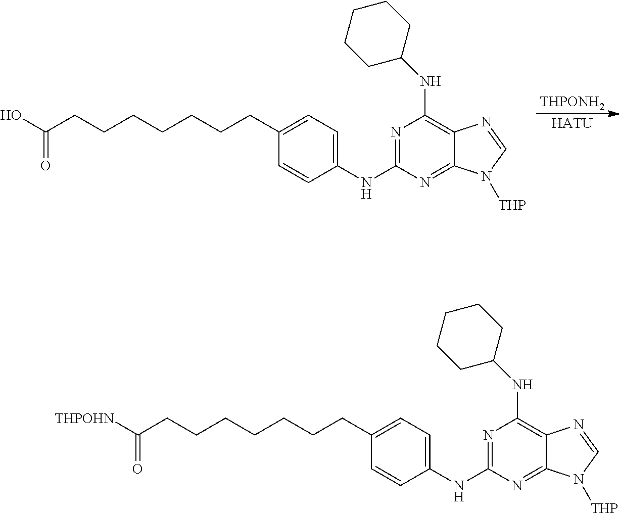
[THPONH2].[HATU].OC(CCCCCCCC1=CC=C(NC2=NC(NC3CCCCC3)=C3C(=N2)N([THP])C=N3)C=C1)=O.[THPOHN]C(CCCCCCCC1=CC=C(NC2=NC(NC3CCCCC3)=C3C(=N2)N([THP])C=N3)C=C1)=O
